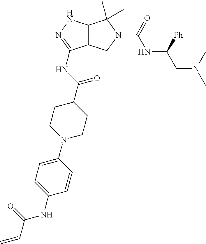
C12=C(NN=C1NC(C1CCN(C3=CC=C(NC(C=C)=O)C=C3)CC1)=O)C(C)(C)N(C(NC(CN(C)C)[Ph])=O)C2
